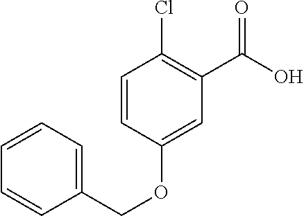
C1=CC=C(COC2=CC(C(O)=O)=C(Cl)C=C2)C=C1
